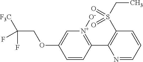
C1=C(OCC([F3C])(F)F)C=CC(C2=C(S(CC)(=O)=O)C=CC=N2)=[N+]1[O-]
